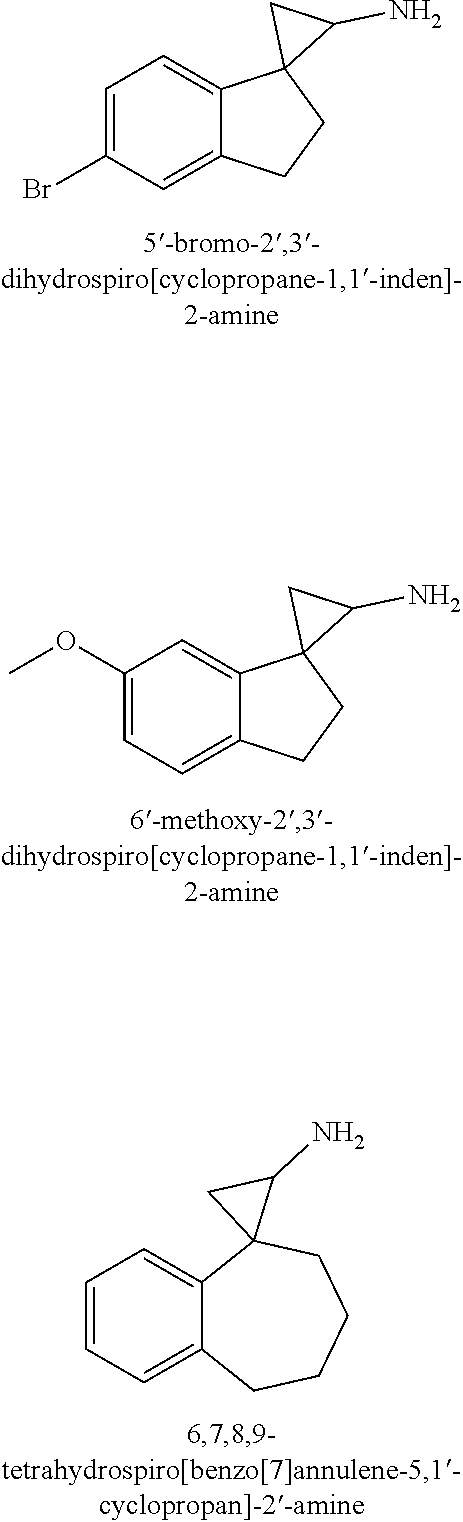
C1=C(Br)C=C2C(=C1)C1(CC2)C(N)C1.C1(OC)=CC=C2C(=C1)C1(CC2)C(N)C1.C1=CC=C2C(=C1)C1(CCCC2)C(N)C1
